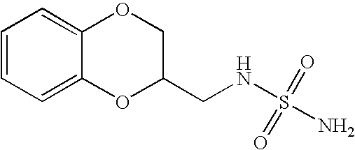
C1=CC=C2C(=C1)OCC(CNS(=O)(=O)N)O2
